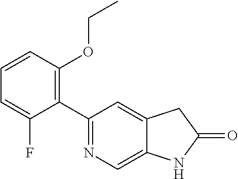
C1(C2=NC=C3C(=C2)CC(=O)N3)=C(OCC)C=CC=C1F
